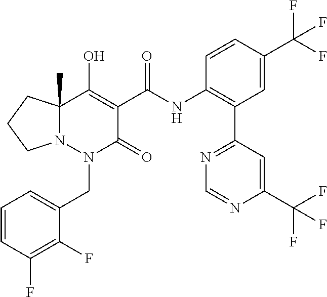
C1(NC(=O)C2=C(O)C3(C)N(N(CC4=CC=CC(F)=C4F)C2=O)CCC3)=C(C2=NC=NC(C(F)(F)F)=C2)C=C(C(F)(F)F)C=C1
